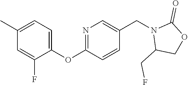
C1(C)=CC=C(OC2=NC=C(CN3C(CF)COC3=O)C=C2)C(F)=C1
